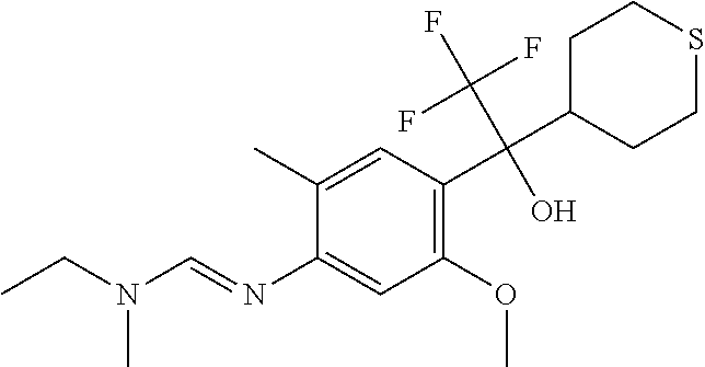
C1(N=CN(CC)C)=CC(OC)=C(C(C2CCSCC2)(C(F)(F)F)O)C=C1C
